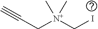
C(C[N+](CI)(C)C)#C
